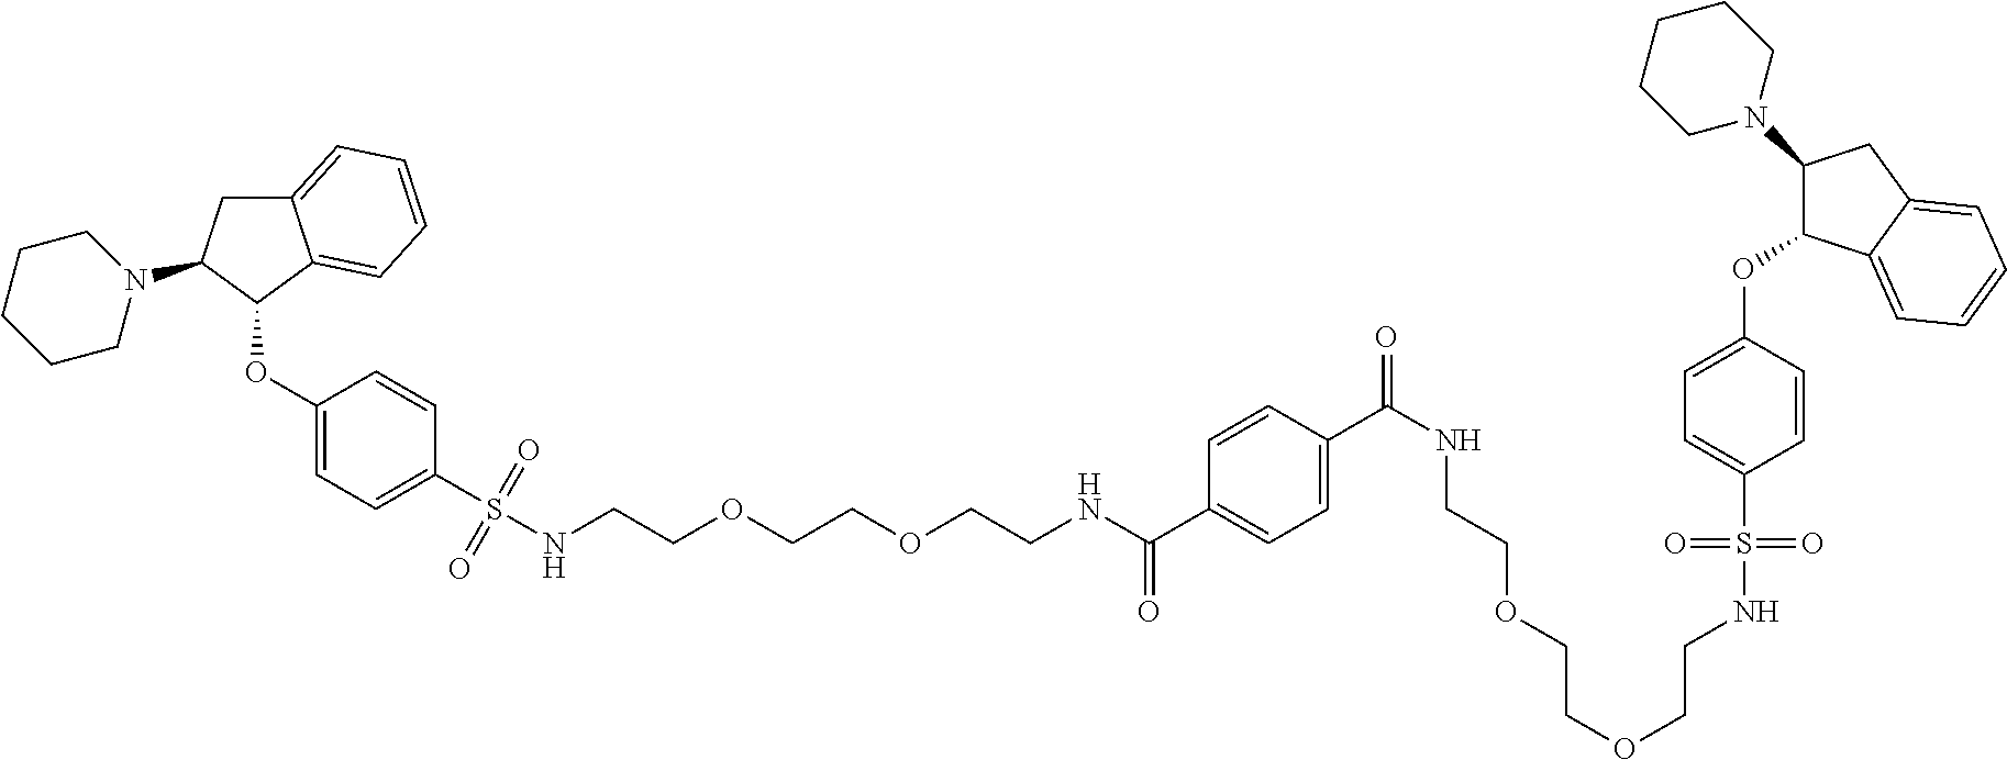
C12=CC=CC=C1C(OC1=CC=C(S(NCCOCCOCCNC(C3=CC=C(C(NCCOCCOCCNS(C4=CC=C(OC5C(N6CCCCC6)CC6=CC=CC=C56)C=C4)(=O)=O)=O)C=C3)=O)(=O)=O)C=C1)C(N1CCCCC1)C2
